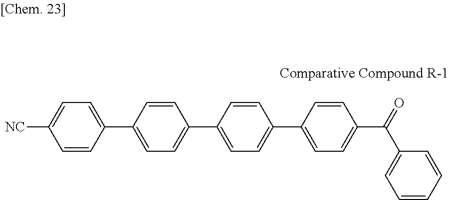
[NC]C1=CC=C(C2=CC=C(C3=CC=C(C4=CC=C(C(=O)C5=CC=CC=C5)C=C4)C=C3)C=C2)C=C1
